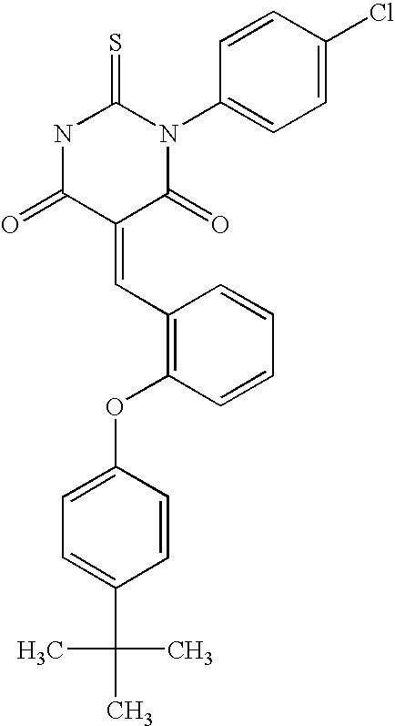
C1=CC(N2C(=S)NC(=O)C(=CC3=C(OC4=CC=C(C(C)(C)C)C=C4)C=CC=C3)C2=O)=CC=C1Cl
